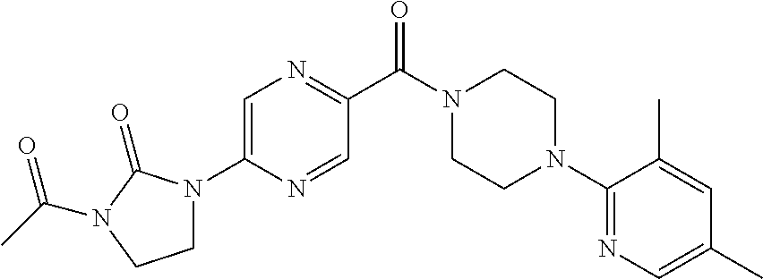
C1=C(N2CCN(C(C)=O)C2=O)N=CC(C(N2CCN(C3=NC=C(C)C=C3C)CC2)=O)=N1
